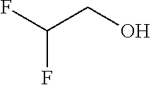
C(CO)(F)F
